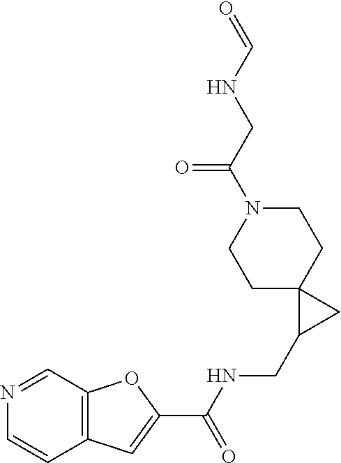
C12=C(C=NC=C1)OC(C(NCC1CC13CCN(C(CNC=O)=O)CC3)=O)=C2
